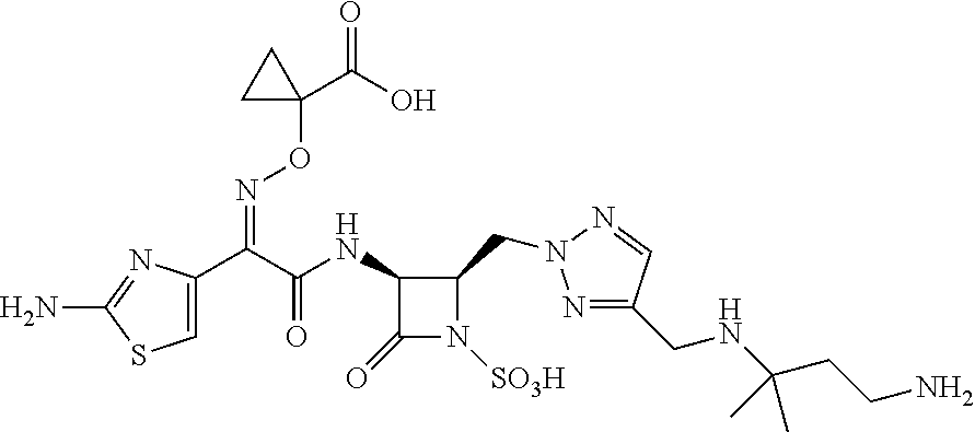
N(C(C(C1=CSC(N)=N1)=NOC1(C(=O)O)CC1)=O)C1C(=O)N([SO3H])C1CN1N=C(CNC(CCN)(C)C)C=N1
